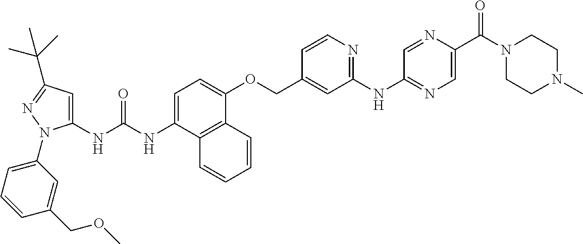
N(C(NC1=CC(C(C)(C)C)=NN1C1=CC=CC(COC)=C1)=O)C1=CC=C(OCC2=CC(NC3=NC=C(C(N4CCN(C)CC4)=O)N=C3)=NC=C2)C2=C1C=CC=C2
